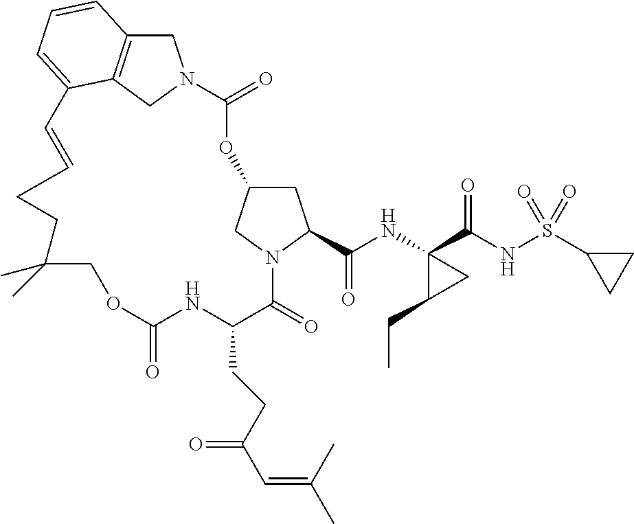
C1C2=C3CN1C(=O)OC1CC(C(NC4(C(NS(C5CC5)(=O)=O)=O)C(CC)C4)=O)N(C1)C(=O)C(CCC(C=C(C)C)=O)NC(=O)OCC(C)(C)CCC=CC3=CC=C2
